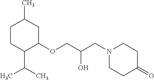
C1CC(C(C)C)C(OCC(CN2CCC(=O)CC2)O)CC1C
